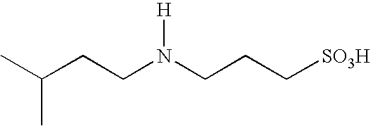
C(CCN(CCC[SO3H])[H])(C)C
